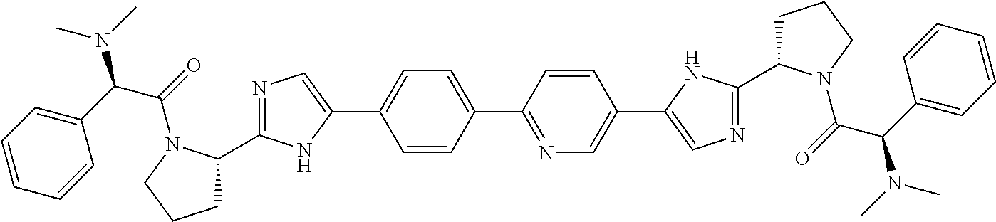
C1=CC(C2=NC=C(C3=CN=C(C4CCCN4C(C(N(C)C)C4=CC=CC=C4)=O)N3)C=C2)=CC=C1C1=CN=C(C2CCCN2C(C(N(C)C)C2=CC=CC=C2)=O)N1
